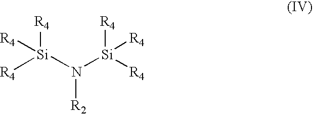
[R2]N([Si]([R4])([R4])[R4])[Si]([R4])([R4])[R4]
